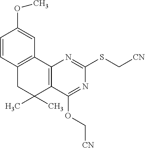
C1=CC2=C(C=C1OC)C1=C(C(C)(C)C2)C(OC[CN])=NC(SC[CN])=N1
